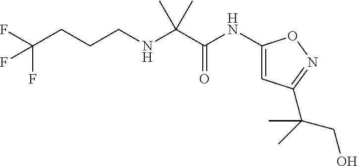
C(CNC(C(NC1=CC(C(CO)(C)C)=NO1)=O)(C)C)CC(F)(F)F
